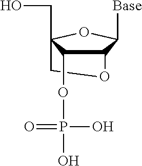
C12C([Base])OC(CO)(CO1)C2OP(O)(O)=O
